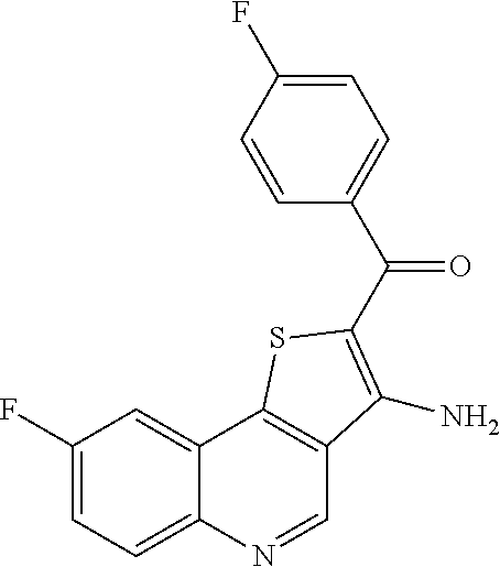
C1(F)=CC=C2C(=C1)C1=C(C=N2)C(N)=C(C(C2=CC=C(F)C=C2)=O)S1
